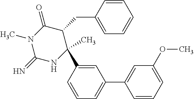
C1(=O)N(C)C(=N)NC(C)(C2=CC(C3=CC(OC)=CC=C3)=CC=C2)C1CC1=CC=CC=C1
